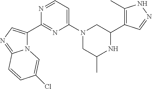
N12C(C3=NC(N4CC(C)NC(C5=C(C)NN=C5)C4)=CC=N3)=CN=C1C=CC(Cl)=C2
